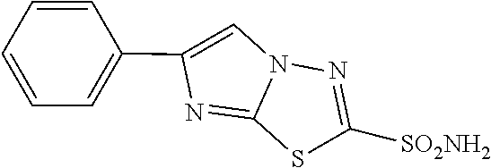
C1=CC(C2=CN3C(=N2)SC([SO2NH2])=N3)=CC=C1
